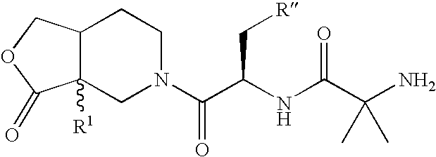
C12([R1])C(COC1=O)CCN(C(C(NC(C(N)(C)C)=O)C[R])=O)C2
